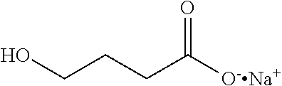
OCCCC([O-Na+])=O
